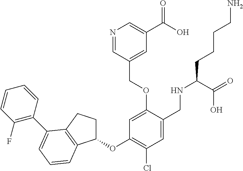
C1(OC2=C(Cl)C=C(CNC(C(=O)O)CCCCN)C(OCC3=CC(C(O)=O)=CN=C3)=C2)CCC2=C1C=CC=C2C1=C(F)C=CC=C1
